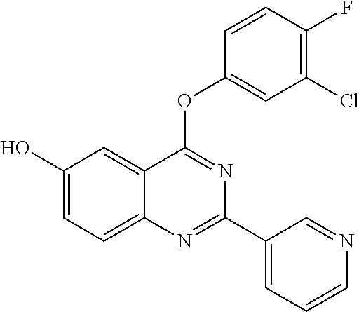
C1(O)=CC=C2C(=C1)C(OC1=CC(Cl)=C(F)C=C1)=NC(C1=CC=CN=C1)=N2
